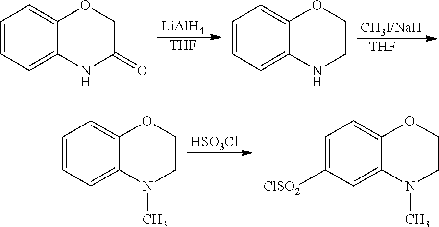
C1=CC=C2C(=C1)OCC(=O)N2.[LiAlH4].[THF].C1=CC=C2C(=C1)OCCN2.[CH3I/NaH].[THF].C1=CC=C2C(=C1)OCCN2C.[HSO3Cl].C1=C([ClSO2])C=C2C(=C1)OCCN2C
